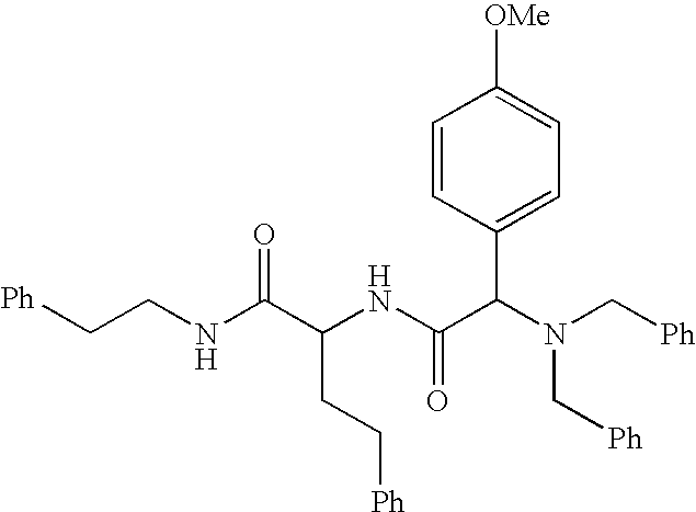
[Ph]CCC(C(NCC[Ph])=O)NC(C(N(C[Ph])C[Ph])C1=CC=C([OMe])C=C1)=O
